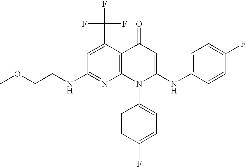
C1(NCCOC)=NC2=C(C(C(F)(F)F)=C1)C(=O)C=C(NC1=CC=C(F)C=C1)N2C1=CC=C(F)C=C1
